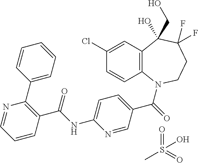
C12=C(N(C(=O)C3=CC=C(NC(C4=C(C5=CC=CC=C5)N=CC=C4)=O)N=C3)CCC(F)(F)C1(CO)O)C=CC(Cl)=C2.CS(=O)(=O)O
